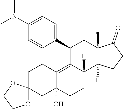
C1(C2=CC=C(N(C)C)C=C2)C2=C3C(O)(CCC2([H])C2([H])C(C)(C1)C(=O)CC2)CC1(CC3)OCCO1
